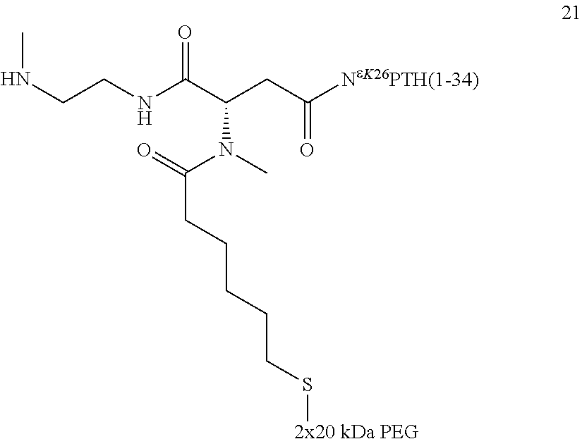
N(C)(C(CCCCCS[2x20 kDa PEG])=O)C(CC(=O)[NeK26PTH(1-34)])C(NCCNC)=O
